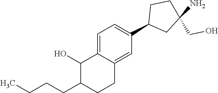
C1(CCCC)CCC2=CC(C3CC(CO)(N)CC3)=CC=C2C1O
